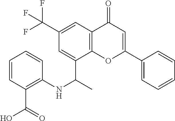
C1=CC=CC(C(O)=O)=C1NC(C1=CC(C(F)(F)F)=CC2=C1OC(C1=CC=CC=C1)=CC2=O)C
